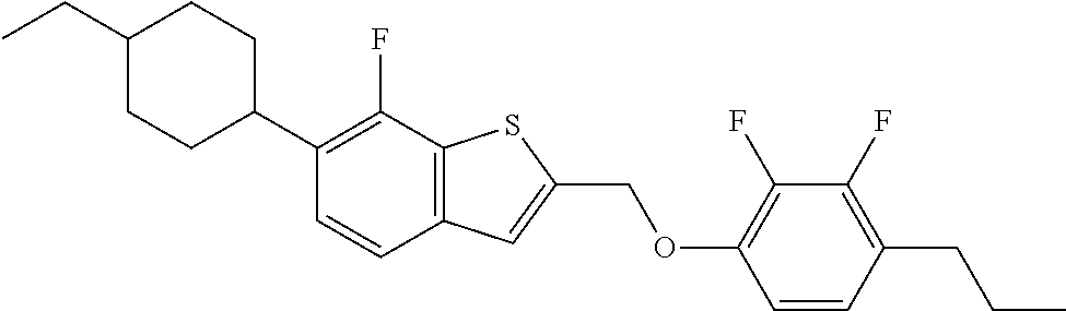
CCC1CCC(C2=C(F)C3=C(C=C2)C=C(COC2=C(F)C(F)=C(CCC)C=C2)S3)CC1
